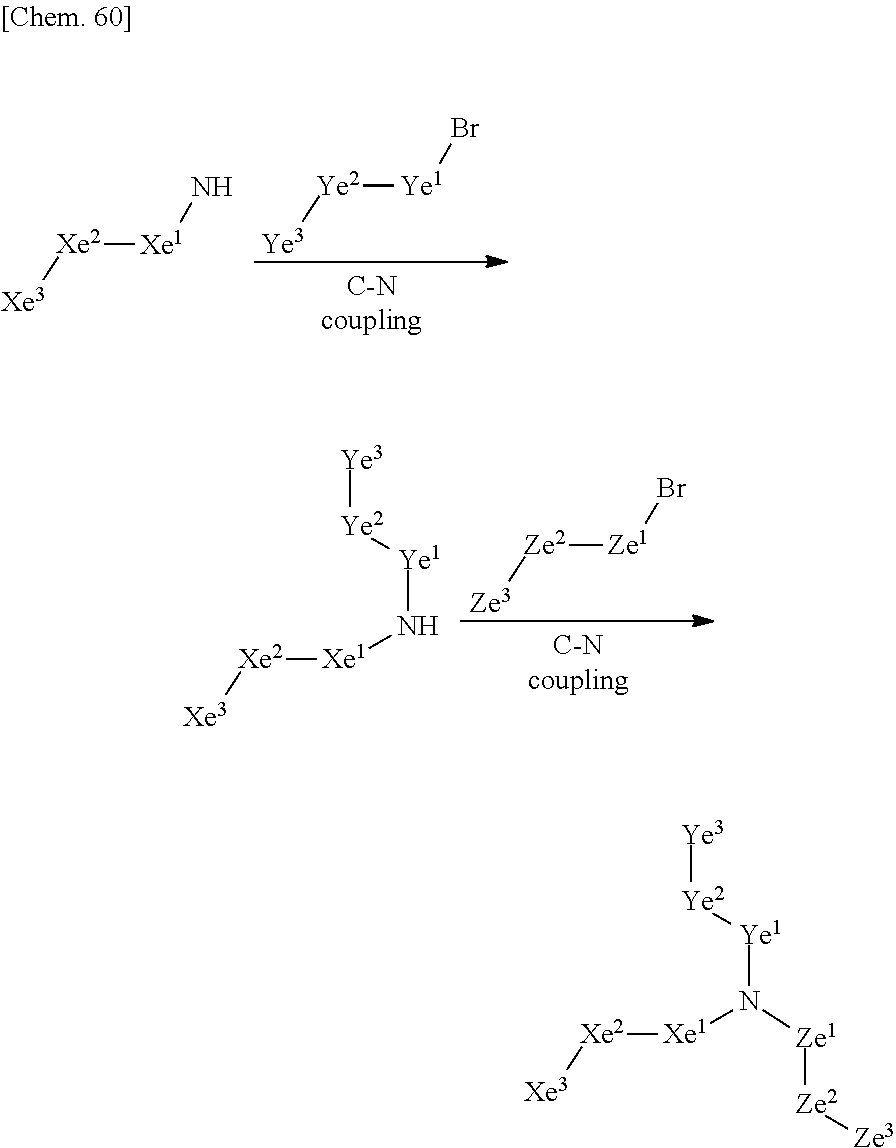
[Ye3][Ye2][Ye1]Br.[Xe3][Xe2][Xe1]N.[Ze3][Ze2][Ze1]Br.[Xe3][Xe2][Xe1]N[Ye1][Ye2][Ye3].[Xe3][Xe2][Xe1]N([Ye1][Ye2][Ye3])[Ze1][Ze2][Ze3]
